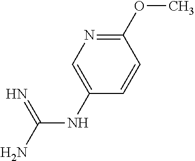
C(NC1=CN=C(OC)C=C1)(N)=N
